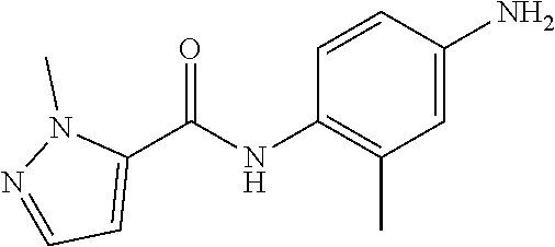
C1=CC(N)=CC(C)=C1NC(C1=CC=NN1C)=O
